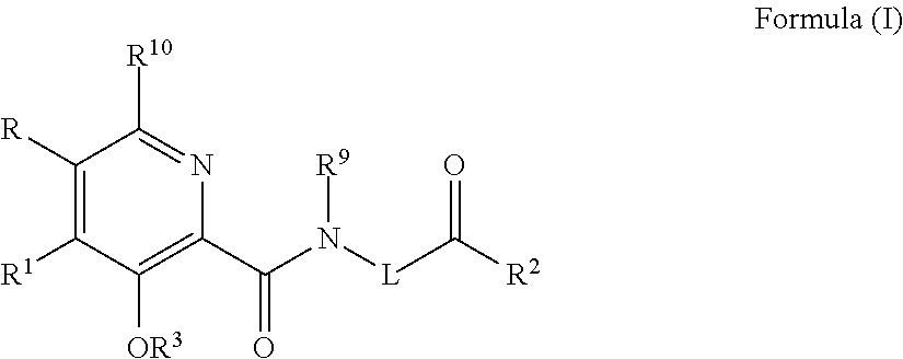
[R]C1=C([R1])C([OR3])=C(C(N([L]C([R2])=O)[R9])=O)N=C1[R10]
